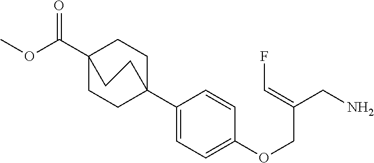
C1C2(C3=CC=C(OCC(CN)=CF)C=C3)CCC(C(=O)OC)(C1)CC2
